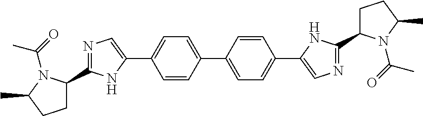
C1(C2CCC(C)N2C(=O)C)=NC=C(C2=CC=C(C3=CC=C(C4=CN=C(C5CCC(C)N5C(=O)C)N4)C=C3)C=C2)N1
